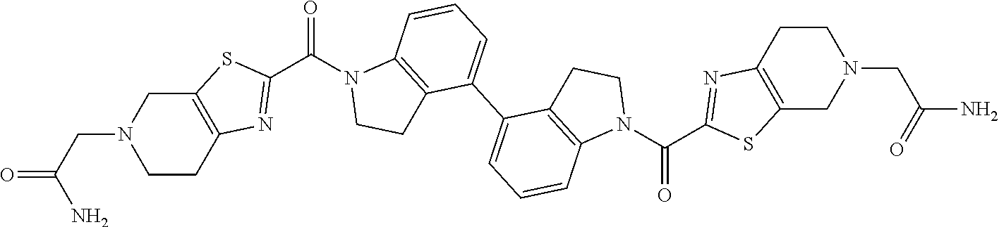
NC(=O)CN1CCC2=C(C1)SC(C(=O)N1CCC3=C1C=CC=C3C1=CC=CC3=C1CCN3C(=O)C1=NC3=C(S1)CN(CC(=O)N)CC3)=N2
